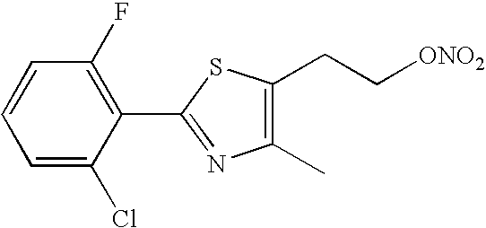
C1(C2=NC(C)=C(CC[ONO2])S2)=C(F)C=CC=C1Cl
